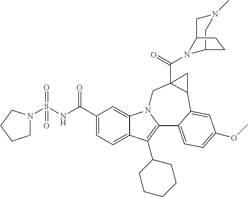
N1(S(NC(C2=CC=C3C(=C2)N2C(=C3C3CCCCC3)C3=CC=C(OC)C=C3C3C(C(=O)N4C5CN(C)CC4CC5)(C2)C3)=O)(=O)=O)CCCC1
